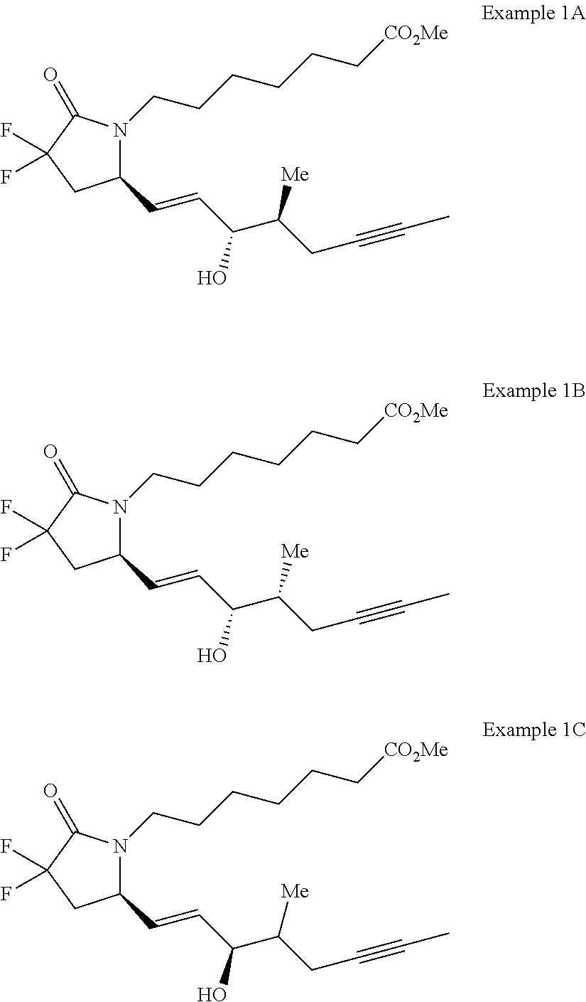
C1(C=CC(C(CC#CC)[Me])O)N(CCCCCC[CO2Me])C(=O)C(F)(F)C1.C1(C=CC(C(CC#CC)[Me])O)N(CCCCCC[CO2Me])C(=O)C(F)(F)C1.C1(C=CC(C(CC#CC)[Me])O)N(CCCCCC[CO2Me])C(=O)C(F)(F)C1
